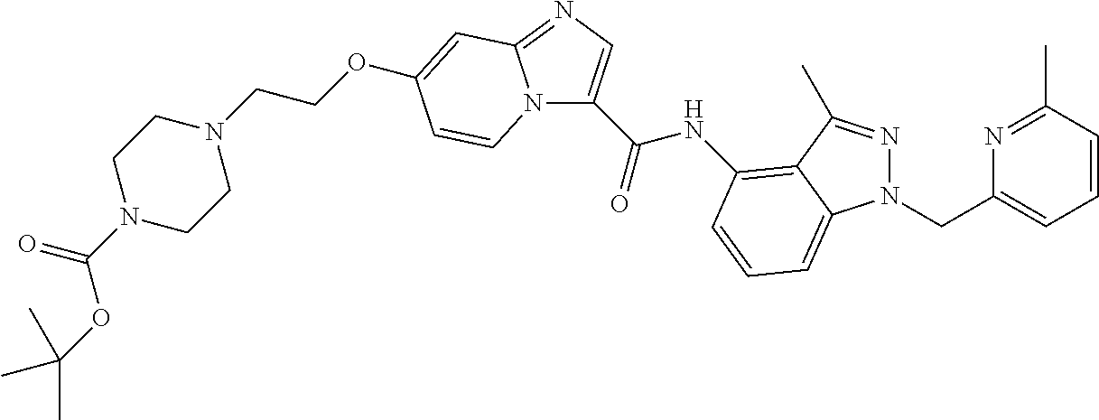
N12C(C(NC3=C4C(C)=NN(CC5=CC=CC(C)=N5)C4=CC=C3)=O)=CN=C1C=C(OCCN1CCN(C(OC(C)(C)C)=O)CC1)C=C2
